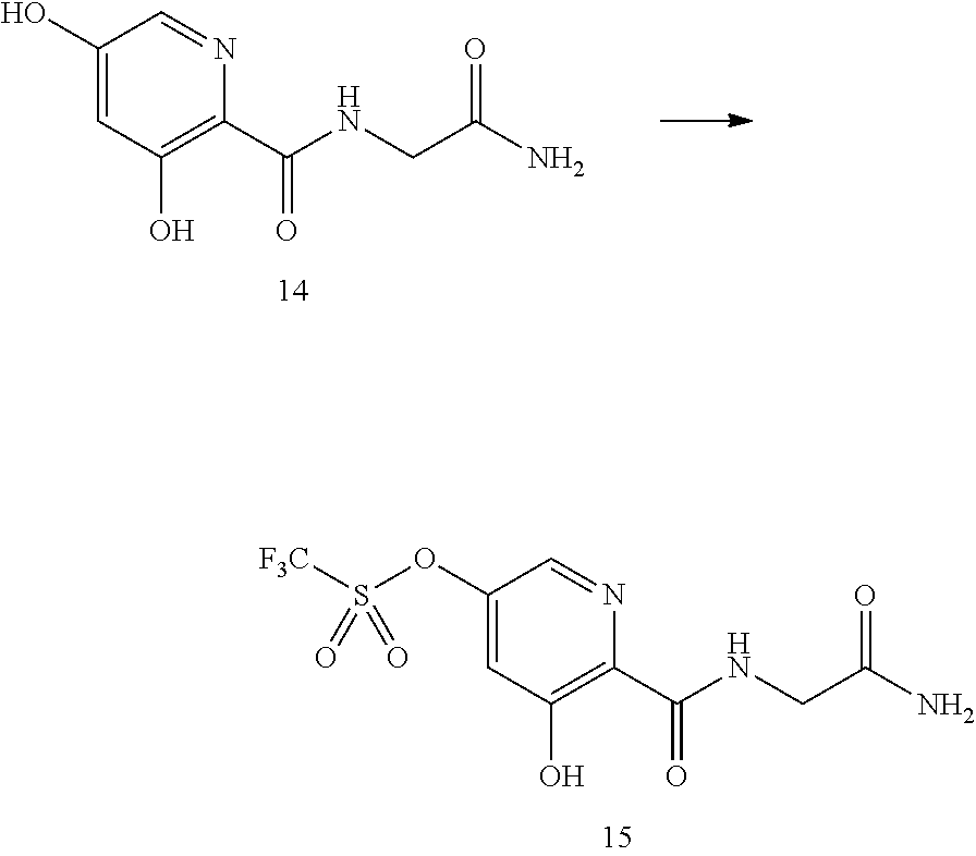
O(C1=CC(O)=C(C(NCC(N)=O)=O)N=C1)S([F3C])(=O)=O.OC1=CC(O)=C(C(NCC(N)=O)=O)N=C1
